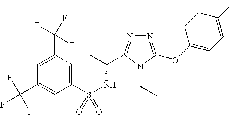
S(NC(C)C1=NN=C(OC2=CC=C(F)C=C2)N1CC)(=O)(C1=CC(C(F)(F)F)=CC(C(F)(F)F)=C1)=O
